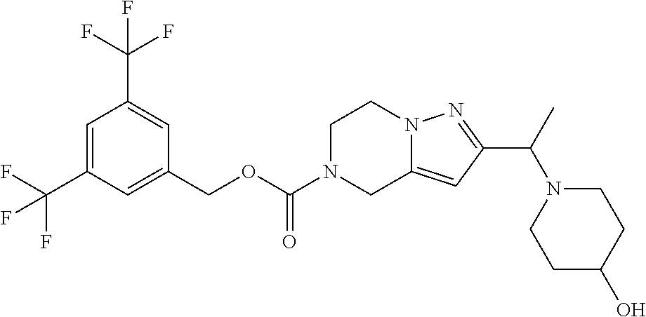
C1(COC(N2CC3=CC(C(C)N4CCC(O)CC4)=NN3CC2)=O)=CC(C(F)(F)F)=CC(C(F)(F)F)=C1
